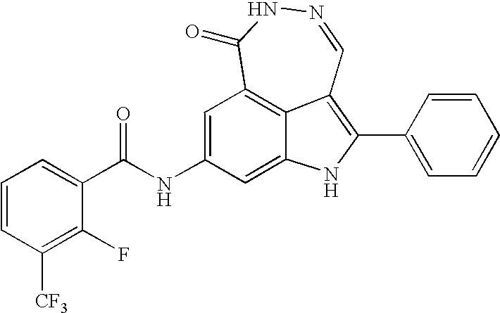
N1=CC2=C(C3=CC=CC=C3)NC3=CC(NC(=O)C4=CC=CC([CF3])=C4F)=CC(=C23)C(=O)N1
